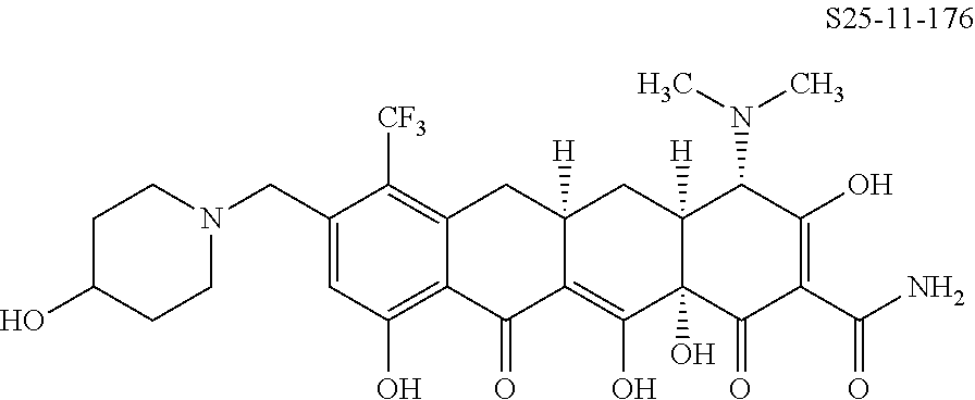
C1=C(CN2CCC(O)CC2)C([CF3])=C2C(=C1O)C(=O)C1=C(O)C3(O)C([H])(CC1([H])C2)C(N(C)C)C(O)=C(C(N)=O)C3=O
